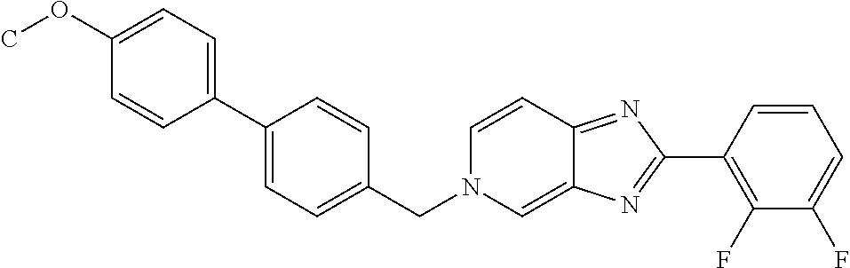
C1(OC)=CC=C(C2=CC=C(CN3C=C4C(=NC(C5=C(F)C(F)=CC=C5)=N4)C=C3)C=C2)C=C1
